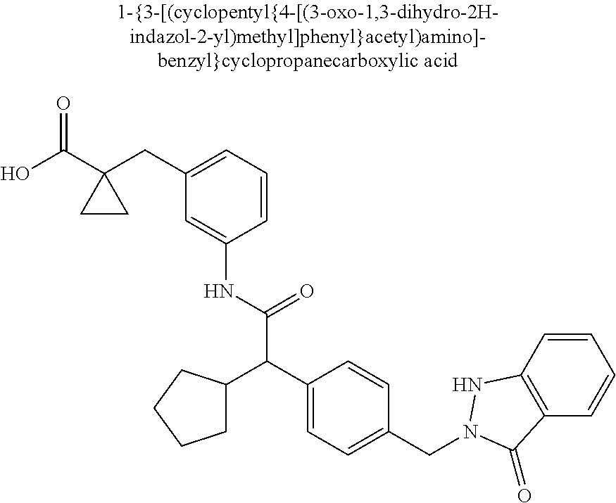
OC(C1(CC2=CC=CC(NC(=O)C(C3CCCC3)C3=CC=C(CN4NC5=C(C=CC=C5)C4=O)C=C3)=C2)CC1)=O
